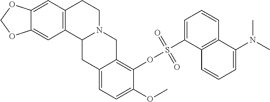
C12=CC3=C(C=C1OCO2)CCN1C3CC2=CC=C(OC)C(OS(C3=CC=CC4=C3C=CC=C4N(C)C)(=O)=O)=C2C1
